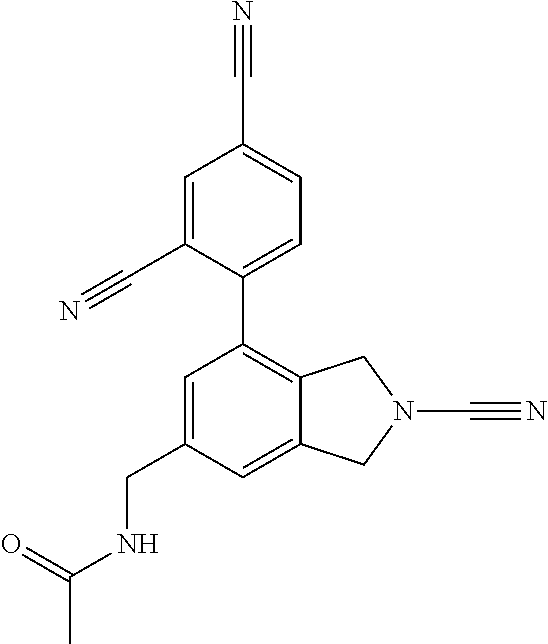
C1=C2C(=C(C3=CC=C(C#N)C=C3C#N)C=C1CNC(=O)C)CN(C#N)C2
